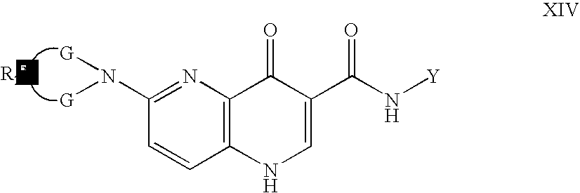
C1=CC2=C(N=C1N([G])[G])C(=O)C(C(N[Y])=O)=CN2.[R2N]
